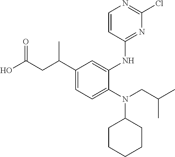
C1(C(CC(O)=O)C)=CC=C(N(CC(C)C)C2CCCCC2)C(NC2=NC(Cl)=NC=C2)=C1
